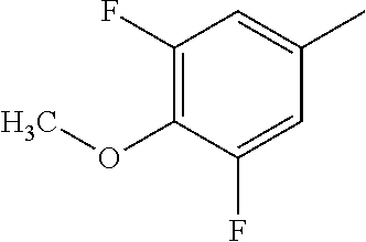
C1(F)=C(OC)C(F)=CC(C)=C1
